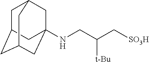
N(CC(C[SO3H])[t-Bu])C12CC3CC(CC(C1)C3)C2
